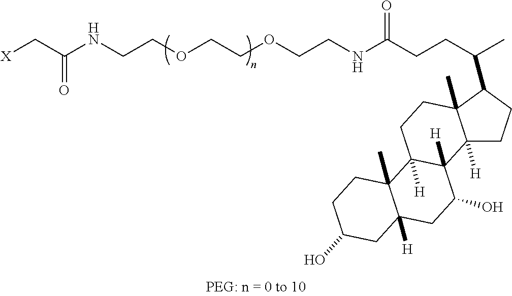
[X]CC(NCCOCCOCCNC(CCC(C)C1CCC2([H])C1(C)CCC1([H])C2([H])C(O)CC2([H])C1(C)CCC(O)C2)=O)=O
